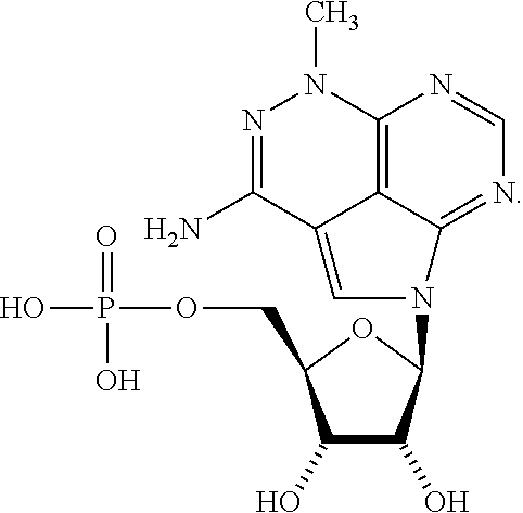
N1=C(N)C2=CN(C3C(O)C(O)C(COP(=O)(O)O)O3)C3=NC=NC(=C23)N1C
